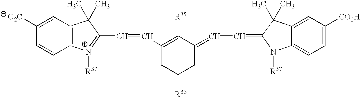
C12=C(C=C([O2C])C=C1)C(C)(C)C(C=CC1=C([R35])C(=CC=C3N([R37])C4=CC=C([CO2H])C=C4C3(C)C)CC([R36])C1)=[N+]2[R37]
